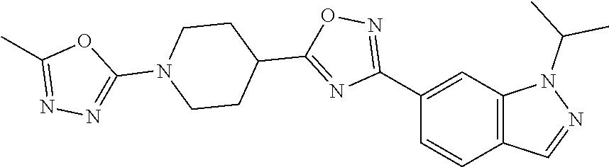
C12=C(C=C(C3=NOC(C4CCN(C5=NN=C(C)O5)CC4)=N3)C=C1)N(C(C)C)N=C2
